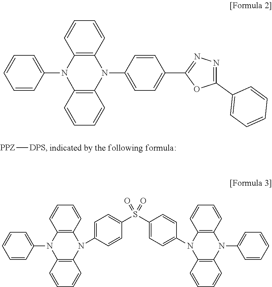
[PPZ][DPS].C1=CC(N2C3=C(N(C4=CC=C(C5=NN=C(C6=CC=CC=C6)O5)C=C4)C4=C2C=CC=C4)C=CC=C3)=CC=C1.C1=CC(N2C3=C(N(C4=CC=C(S(C5=CC=C(N6C7=C(N(C8=CC=CC=C8)C8=C6C=CC=C8)C=CC=C7)C=C5)(=O)=O)C=C4)C4=C2C=CC=C4)C=CC=C3)=CC=C1
